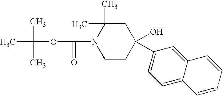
C1CC(O)(C2=CC=C3C(=C2)C=CC=C3)CC(C)(C)N1C(=O)OC(C)(C)C
